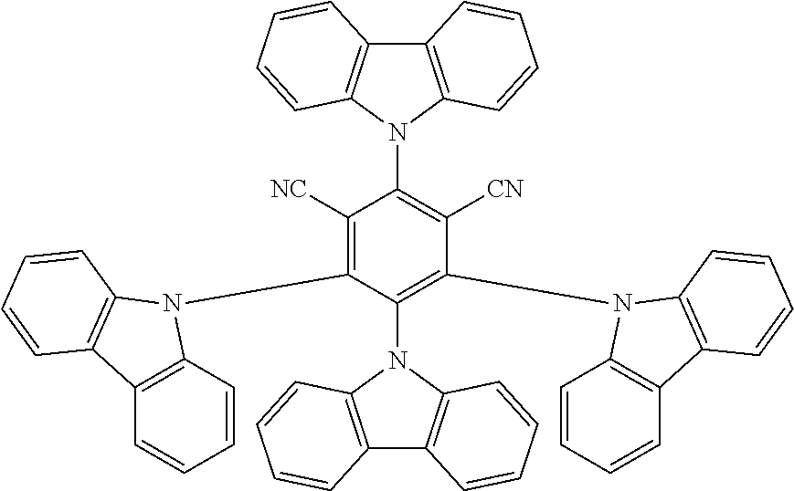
C1([NC])=C(N2C3=C(C=CC=C3)C3=C2C=CC=C3)C(N2C3=C(C4=C2C=CC=C4)C=CC=C3)=C(N2C3=C(C=CC=C3)C3=C2C=CC=C3)C([CN])=C1N1C2=C(C3=C1C=CC=C3)C=CC=C2
